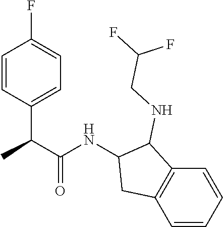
C1=CC(C(C(=O)NC2CC3=C(C2NCC(F)F)C=CC=C3)C)=CC=C1F
